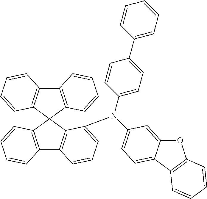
C12=C(C3(C4=C1C=CC=C4N(C1=CC=C(C4=CC=CC=C4)C=C1)C1=CC=C4C(=C1)OC1=C4C=CC=C1)C1=C(C4=C3C=CC=C4)C=CC=C1)C=CC=C2
